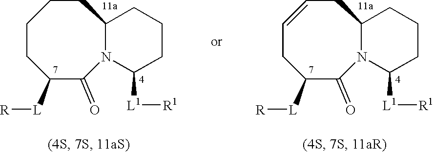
C1CC([L][R])C(=O)N2C(CC1)CCCC2[L1][R1].C1=CCC2N(C(=O)C([L][R])C1)C([L1][R1])CCC2
